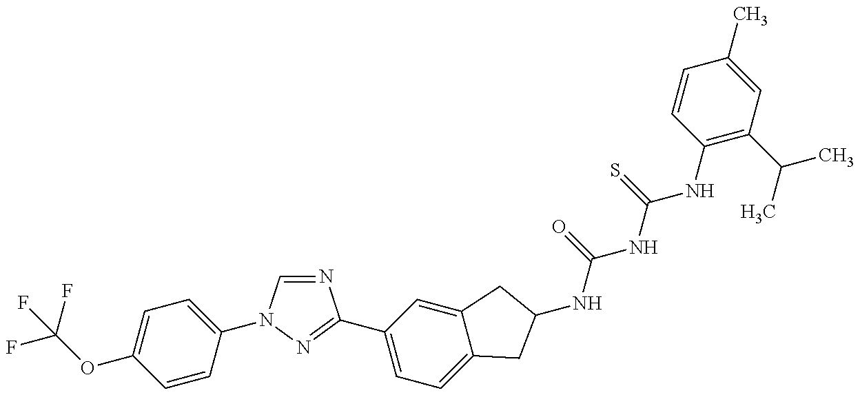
FC(OC1=CC=C(N2C=NC(C3=CC=C4C(=C3)CC(NC(NC(NC3=C(C(C)C)C=C(C)C=C3)=S)=O)C4)=N2)C=C1)(F)F
